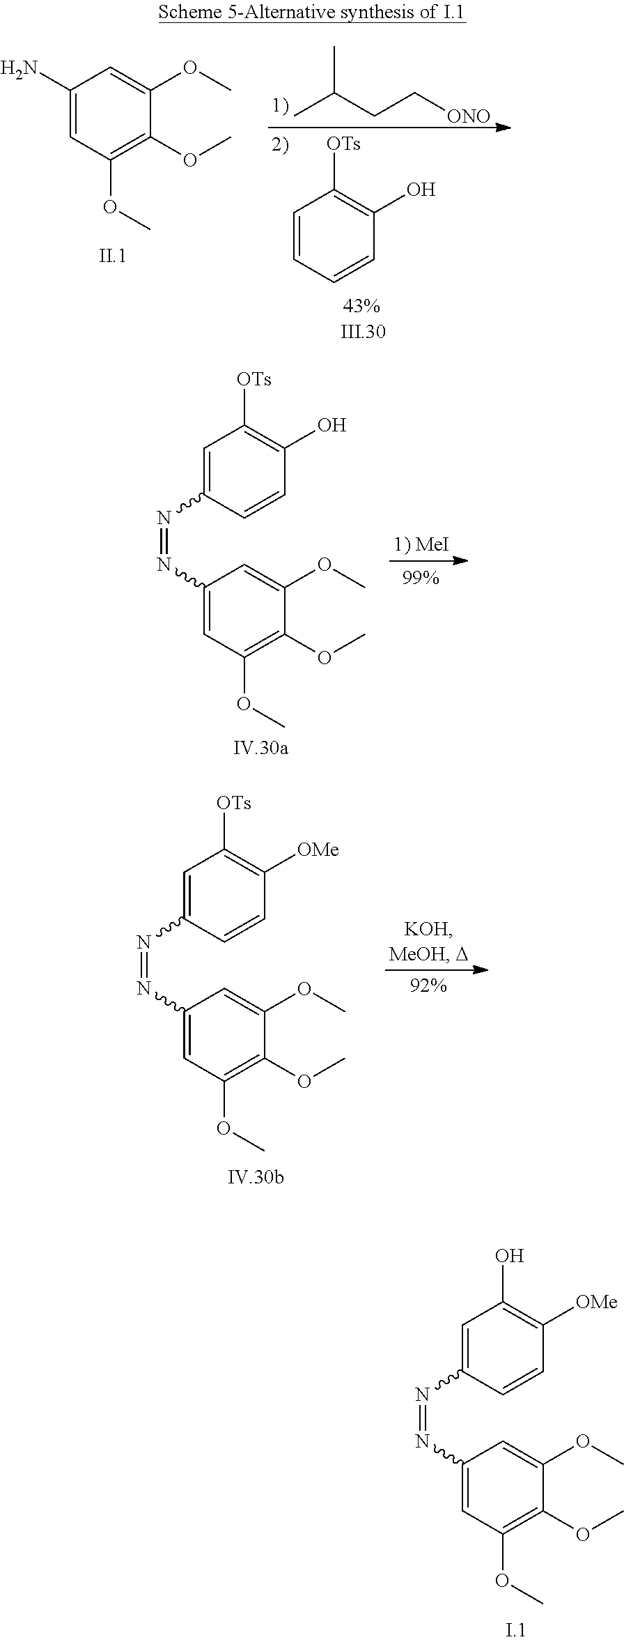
CC(CC[ONO])C.C1=CC=CC(O)=C1[OTs].C1(N)=CC(OC)=C(OC)C(OC)=C1.C1=C(N=NC2=CC(OC)=C(OC)C(OC)=C2)C=CC([OMe])=C1[OTs].C1=C(N=NC2=CC(OC)=C(OC)C(OC)=C2)C=CC([OMe])=C1O.C1=C(N=NC2=CC(OC)=C(OC)C(OC)=C2)C=CC(O)=C1[OTs]
